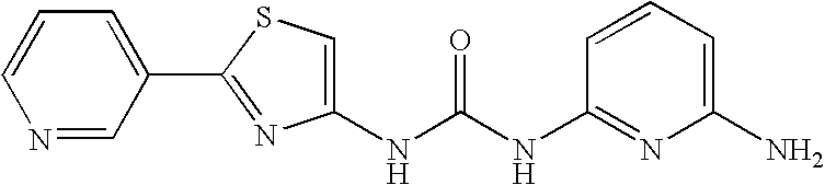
N(C(NC1=NC(N)=CC=C1)=O)C1=CSC(C2=CC=CN=C2)=N1
